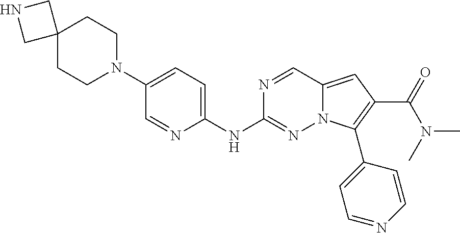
C12(CCN(C3=CC=C(NC4=NN5C(=CC(C(=O)N(C)C)=C5C5=CC=NC=C5)C=N4)N=C3)CC1)CNC2
